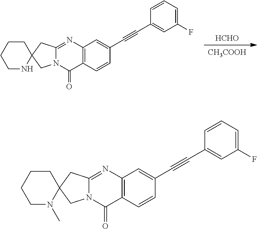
C12=C(N=C3N(C1=O)CC1(C3)CCCCN1C)C=C(C#CC1=CC(F)=CC=C1)C=C2.[HCHO].[CH3COOH].C12=C(N=C3N(C1=O)CC1(C3)CCCCN1)C=C(C#CC1=CC(F)=CC=C1)C=C2
